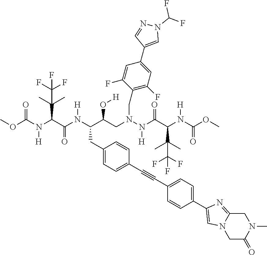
COC(N(C(C(N(C(C(CN(N(C(C(N(C(OC)=O)[H])C(C)(C)C(F)(F)F)=O)[H])CC1=C(F)C=C(C2=CN(C(F)F)N=C2)C=C1F)O[H])CC1=CC=C(C#CC2=CC=C(C3=CN4C(=N3)CN(C)C(=O)C4)C=C2)C=C1)[H])=O)C(C)(C)C(F)(F)F)[H])=O
